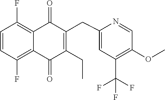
C1=CC(F)=C2C(=C1F)C(=O)C(CC1=CC(C(F)(F)F)=C(OC)C=N1)=C(CC)C2=O
